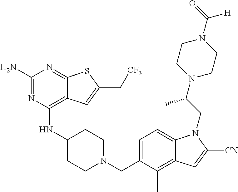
C1(N)=NC(NC2CCN(CC3=CC=C4C(=C3C)C=C([CN])N4CC(N3CCN(C(=O)[H])CC3)C)CC2)=C2C(=N1)SC(C[CF3])=C2
